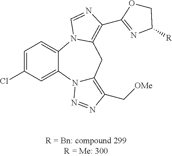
N12C(=C(C[OMe])N=N1)CC1=C(C3=NC([R])CO3)N=CN1C1=CC=C(Cl)C=C21
